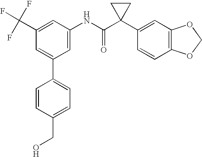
C1(C(F)(F)F)=CC(NC(C2(C3=CC4=C(C=C3)OCO4)CC2)=O)=CC(C2=CC=C(CO)C=C2)=C1
